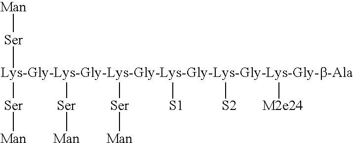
[Lys-Gly-Lys-Gly-Lys-Gly-Lys-Gly-Lys-Gly-Lys-Gly-b-Ala]([Ser][Man])([Ser][Man])([Ser][Man])([Ser][Man])([S1])([S2])[M2e24]
